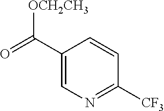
C1(C(=O)[OCH2CH3])=CN=C([CF3])C=C1
